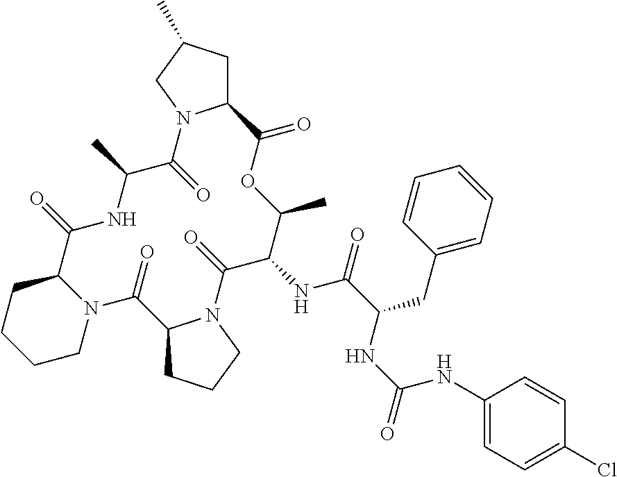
C1N2C(CCC1)C(=O)NC(C)C(=O)N1C(CC(C)C1)C(=O)OC(C)C(NC(=O)C(CC1=CC=CC=C1)NC(NC1=CC=C(Cl)C=C1)=O)C(=O)N1C(C2=O)CCC1
